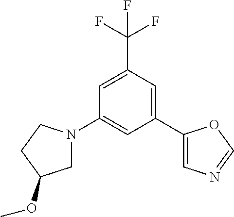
C1=C(C(F)(F)F)C=C(C2=CN=CO2)C=C1N1CC(OC)CC1
